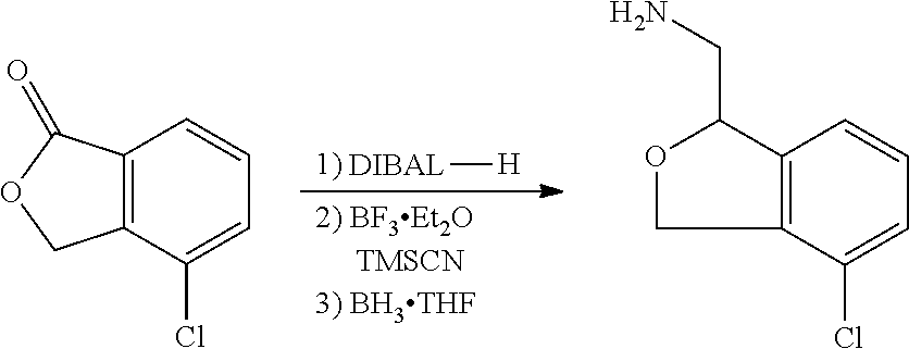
[DIBAL][H].C12=C(C(Cl)=CC=C1)COC2=O.C12=C(C(Cl)=CC=C1)COC2CN
